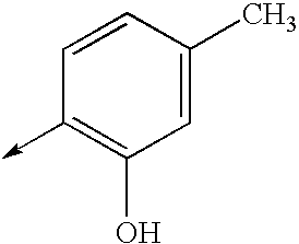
C1=C(C)C=CC(->C)=C1O
